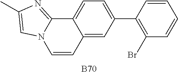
[B70].C1=C(C2=C(Br)C=CC=C2)C=C2C(=C1)C1=NC(C)=CN1C=C2
